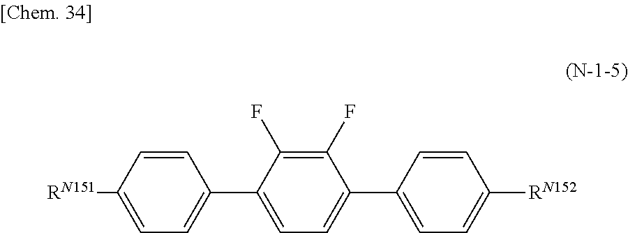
C1=CC([RN151])=CC=C1C1=CC=C(C2=CC=C([RN152])C=C2)C(F)=C1F
